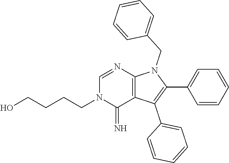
C(CCCO)N1C(=N)C2=C(N=C1)N(CC1=CC=CC=C1)C(C1=CC=CC=C1)=C2C1=CC=CC=C1
